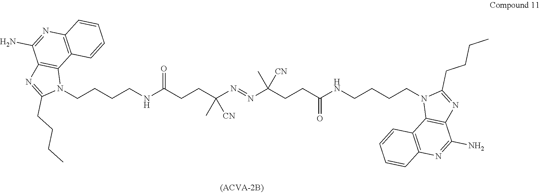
N1(CCCCNC(CCC(N=NC(CCC(NCCCCN2C3=C(N=C2CCCC)C(N)=NC2=C3C=CC=C2)=O)(C)[CN])(C)[CN])=O)C2=C(N=C1CCCC)C(N)=NC1=C2C=CC=C1
